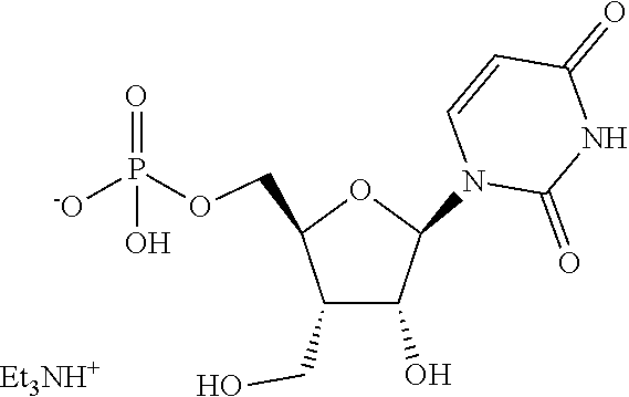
C1(CO)C(O)C(N2C=CC(=O)NC2=O)OC1COP([-O])(=O)O.[Et3NH+]
